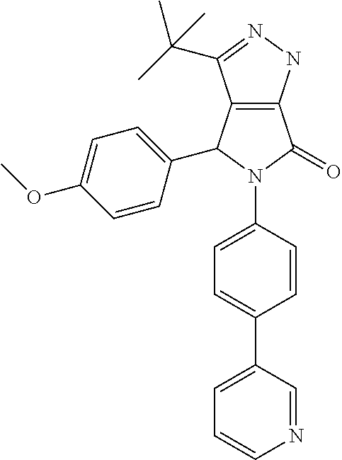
C12=C(C(C3=CC=C(OC)C=C3)N(C3=CC=C(C4=CC=CN=C4)C=C3)C1=O)C(C(C)(C)C)=NN2
